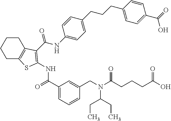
C1CC2=C(CC1)SC(NC(=O)C1=CC=CC(CN(C(CC)CC)C(=O)CCCC(=O)O)=C1)=C2C(NC1=CC=C(CCCC2=CC=C(C(=O)O)C=C2)C=C1)=O
